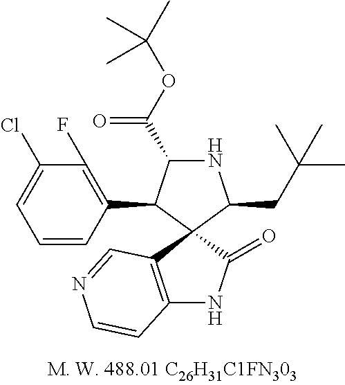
N1C(C(OC(C)(C)C)=O)C(C2=C(F)C(Cl)=CC=C2)C2(C1CC(C)(C)C)C1=C(NC2=O)C=CN=C1
